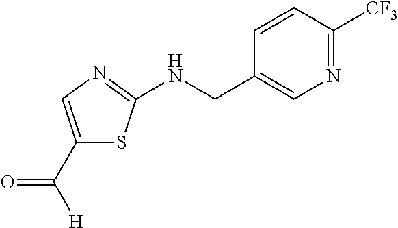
C1(C([H])=O)=CN=C(NCC2=CN=C([CF3])C=C2)S1
